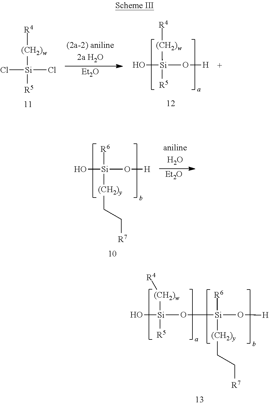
O[Si](O[Si](O[H])([R6])[(CH2)y]CC[R7])([(CH2)w][R4])[R5].Cl[Si](Cl)([(CH2)w][R4])[R5].[Et2O].O[Si](O[H])([(CH2)w][R4])[R5].O[Si](O[H])([R6])[(CH2)y]CC[R7].[Et2O]
